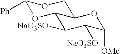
C1([NaO3SO])C([NaO3SO])C([OMe])OC2C1OC([Ph])OC2
